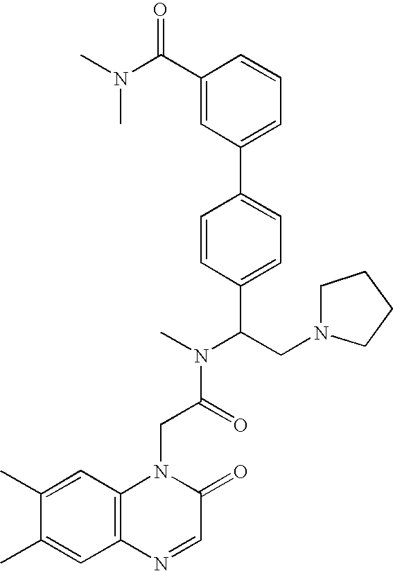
C(C(N(C)C(CN1CCCC1)C1=CC=C(C2=CC=CC(C(N(C)C)=O)=C2)C=C1)=O)N1C2=C(C=C(C)C(C)=C2)N=CC1=O
